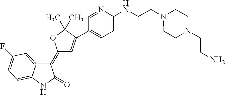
C1(=C2C=C(C3=CC=C(NCCN4CCN(CCN)CC4)N=C3)C(C)(C)O2)C2=CC(F)=CC=C2NC1=O
